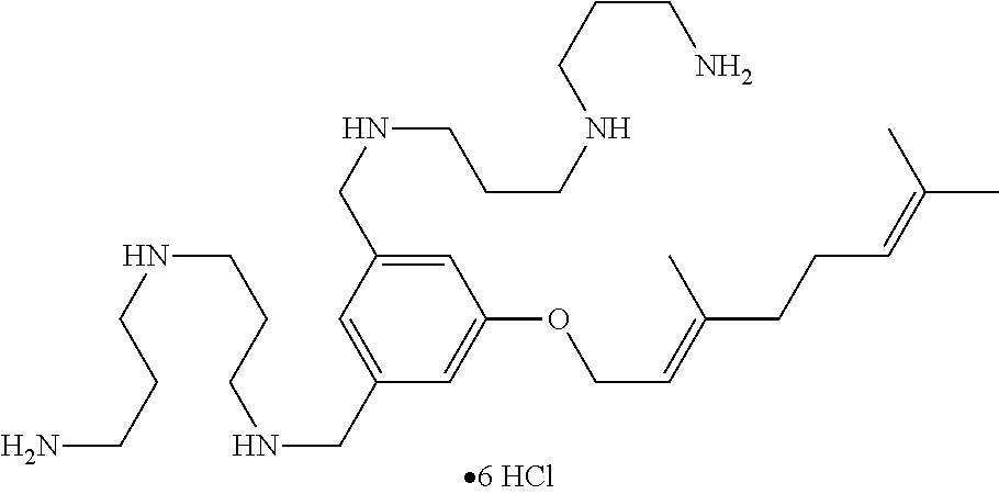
C1=C(CNCCCNCCCN)C=C(CNCCCNCCCN)C=C1OCC=C(C)CCC=C(C)C
